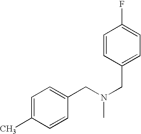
C1=C(C)C=CC(CN(CC2=CC=C(F)C=C2)C)=C1
